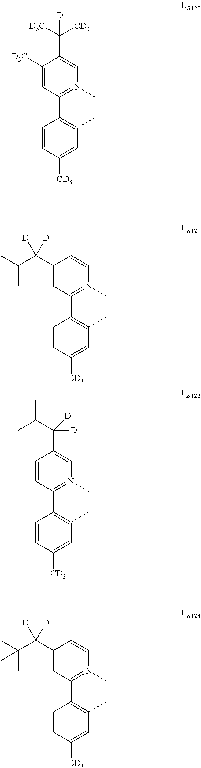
C1=CC([CD3])=CC(C)=C1C1=N(C)C=C(C([D3C])([CD3])[D])C([D3C])=C1.C1=CC([CD3])=CC(C)=C1C1=N(C)C=CC(C(C(C)C)([D])[D])=C1.C1=CC([CD3])=CC(C)=C1C1=N(C)C=C(C(C(C)C)([D])[D])C=C1.C1=CC([CD3])=CC(C)=C1C1=N(C)C=CC(C(C(C)(C)C)([D])[D])=C1
